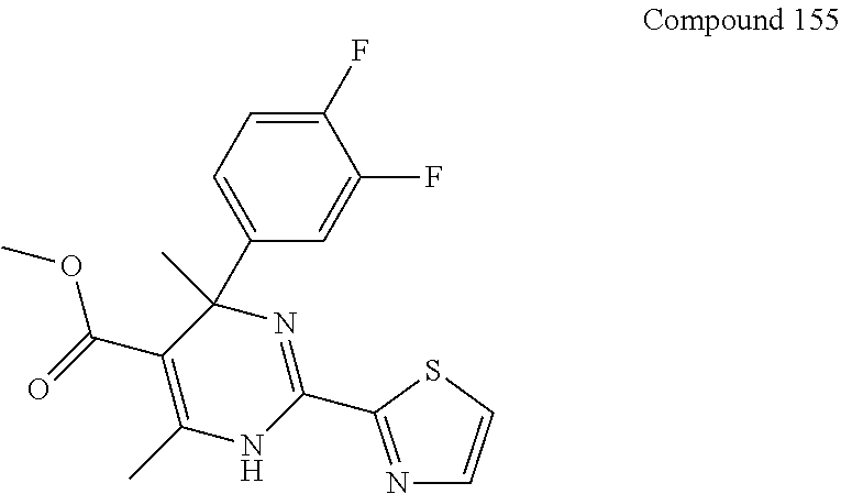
C1(C2(C)N=C(C3=NC=CS3)NC(C)=C2C(OC)=O)=CC=C(F)C(F)=C1
